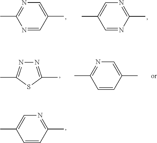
C1=CC(C)=NC=C1C.C1=NC(C)=NC=C1C.N1=CC(C)=CN=C1C.N1=C(C)SC(C)=N1.C1=CC(C)=CN=C1C
